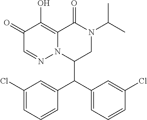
C1(=O)C=NN2C(=C1O)C(=O)N(C(C)C)CC2C(C1=CC=CC(Cl)=C1)C1=CC(Cl)=CC=C1
